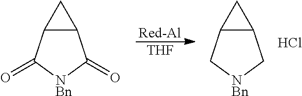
[THF].[Red-Al].C12C(C[NBn]C1)C2.C12C(C(=O)[NBn]C1=O)C2.Cl
